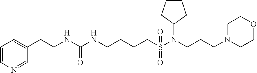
C1(CCNC(NCCCCS(N(CCCN2CCOCC2)C2CCCC2)(=O)=O)=O)=CC=CN=C1
